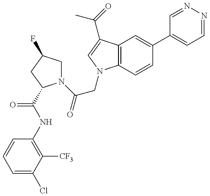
C1=C(Cl)C([CF3])=C(NC(=O)C2N(C(CN3C4=C(C(C(=O)C)=C3)C=C(C3=CC=NN=C3)C=C4)=O)CC(F)C2)C=C1
